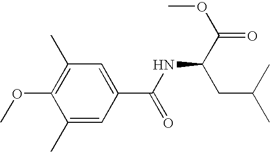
C1(C)=C(OC)C(C)=CC(C(=O)NC(CC(C)C)C(OC)=O)=C1
